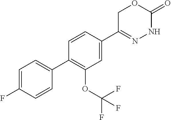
C1=CC(C2=NNC(=O)OC2)=CC(OC(F)(F)F)=C1C1=CC=C(F)C=C1
